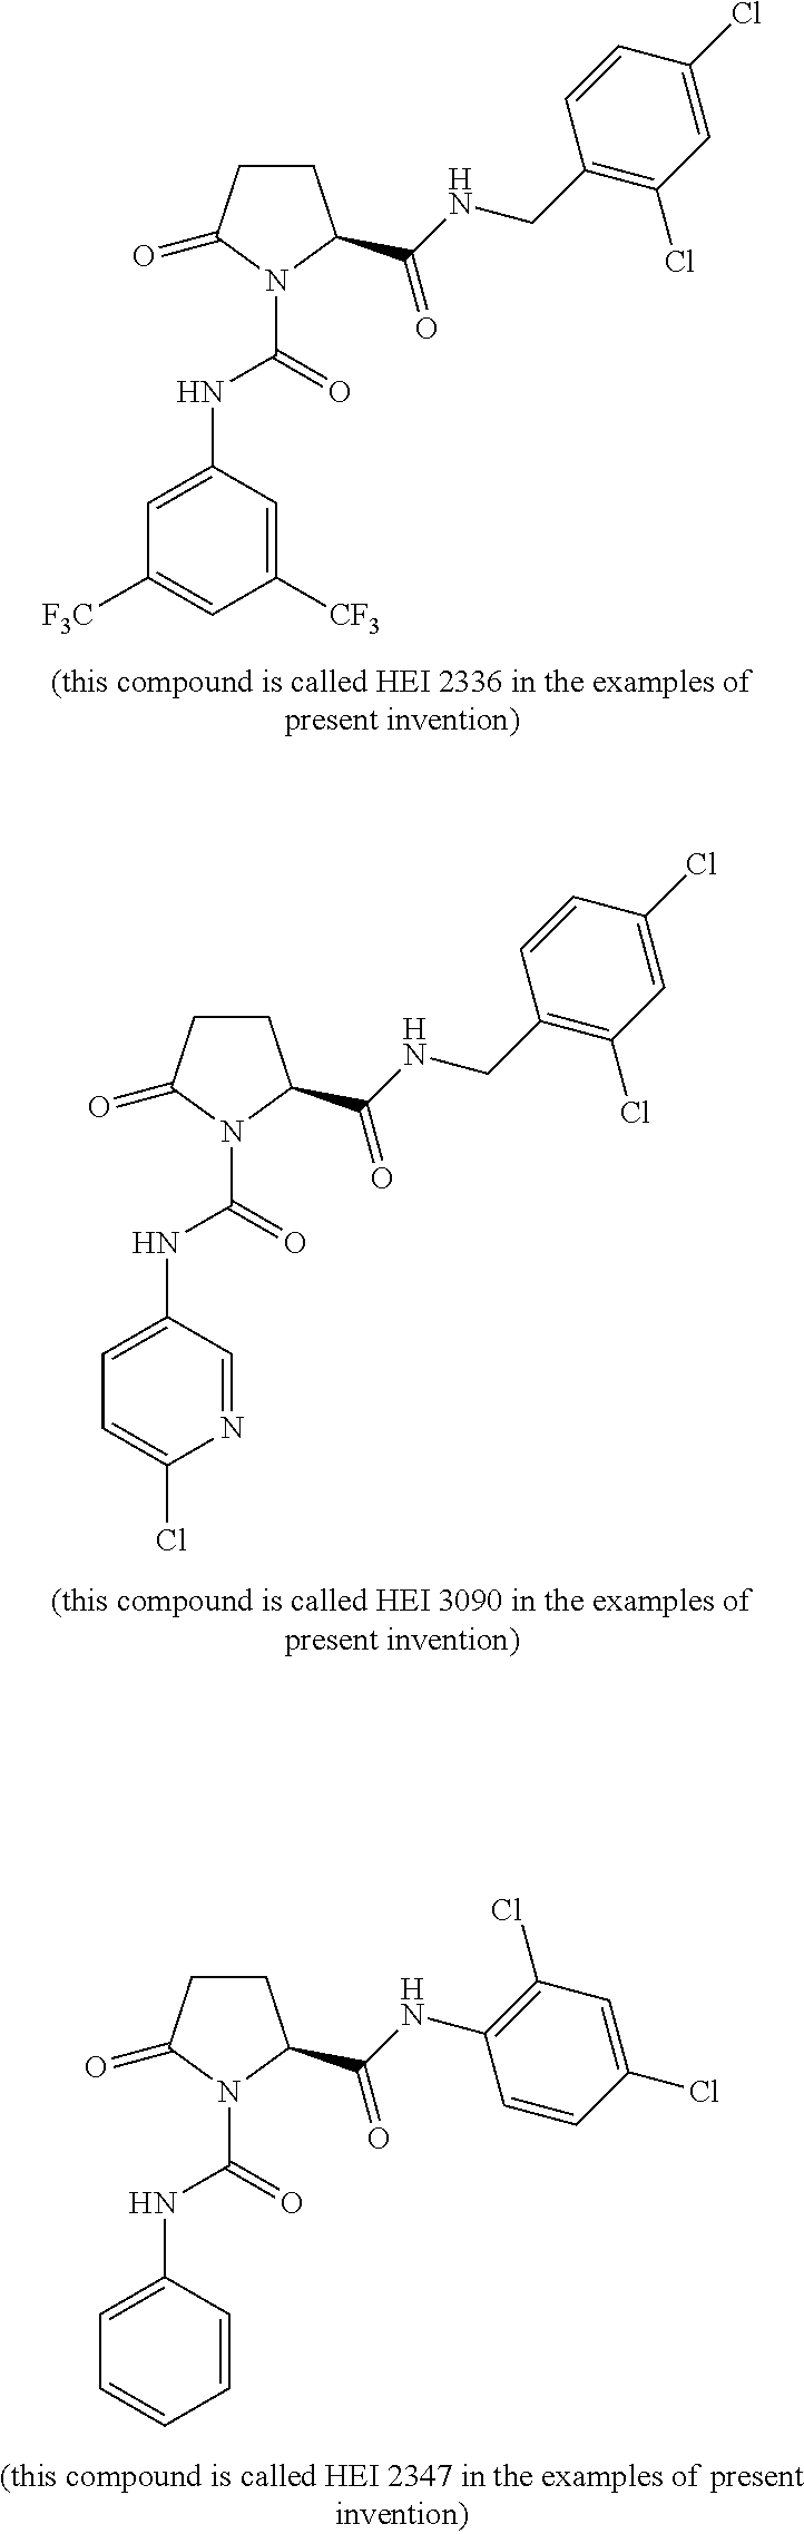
C1([F3C])=CC([CF3])=CC(NC(N2C(C(NCC3=C(Cl)C=C(Cl)C=C3)=O)CCC2=O)=O)=C1.C1=C(Cl)N=CC(NC(N2C(C(NCC3=C(Cl)C=C(Cl)C=C3)=O)CCC2=O)=O)=C1.C1=CC=CC(NC(N2C(C(NC3=C(Cl)C=C(Cl)C=C3)=O)CCC2=O)=O)=C1
